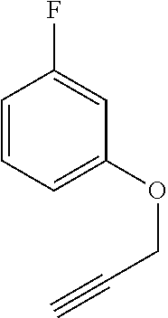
C1=CC=C(OCC#C)C=C1F
